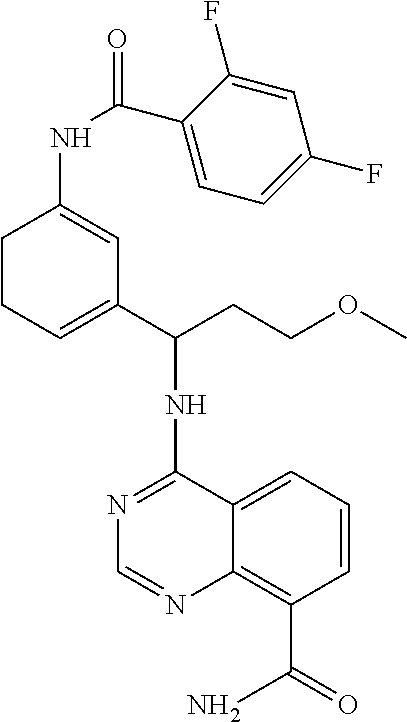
N1=C(NC(CCOC)C2=CCCC(NC(C3=CC=C(F)C=C3F)=O)=C2)C2=CC=CC(C(=O)N)=C2N=C1
